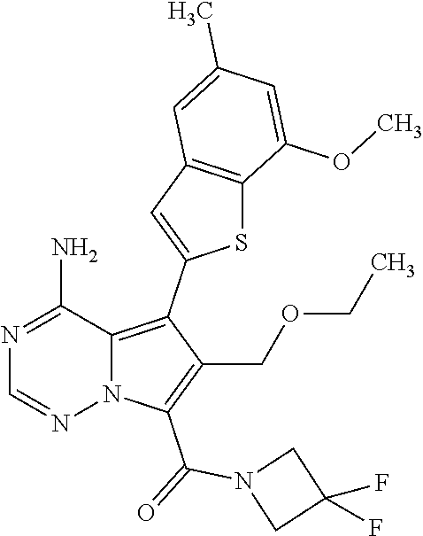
N1=C(N)C2=C(C3=CC4=C(S3)C(OC)=CC(C)=C4)C(COCC)=C(C(N3CC(F)(F)C3)=O)N2N=C1
